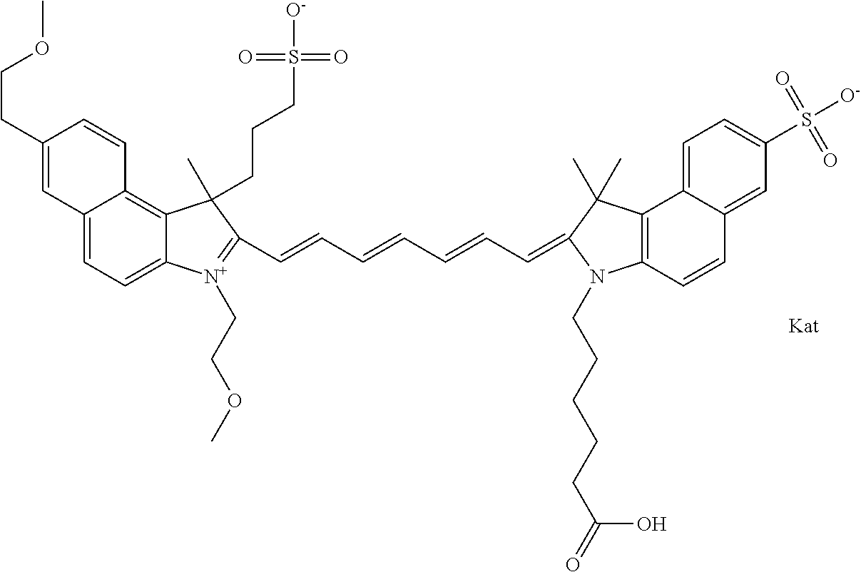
C1(CCOC)=CC2=CC=C3C(=C2C=C1)C(C)(CCCS(=O)(=O)[O-])C(C=CC=CC=CC=C1C(C)(C)C2=C(C=CC4=CC(S([O-])(=O)=O)=CC=C24)N1CCCCCC(=O)O)=[N+]3CCOC
